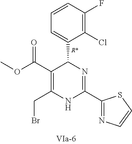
C1(C(OC)=O)=C(CBr)NC(C2=NC=CS2)=NC1C1=CC=CC(F)=C1Cl
